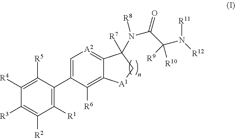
C1([R4])=C([R5])C(C2=C[A2]=C3C(=C2[R6])[A1]CC3([R7])N(C(C(N([R12])[R11])([R9])[R10])=O)[R8])=C([R1])C([R2])=C1[R3]
